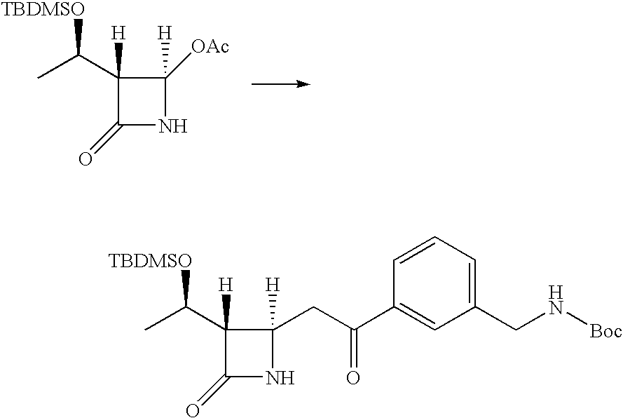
C1([H])(C([TBDMSO])C)C(=O)NC1([H])[OAc].C1([H])(C([TBDMSO])C)C(=O)NC1([H])CC(C1=CC(CN[Boc])=CC=C1)=O
